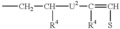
CCC([U2]C(=CS)[R4])[R4]
